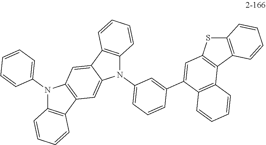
C12=C(C3=C(S1)C=C(C1=CC(N4C5=C(C6=CC7=C(C=C46)C4=C(N7C6=CC=CC=C6)C=CC=C4)C=CC=C5)=CC=C1)C1=C3C=CC=C1)C=CC=C2
